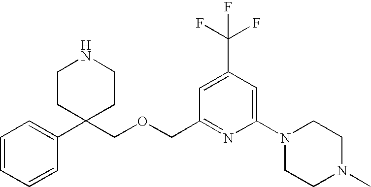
C1=CC=C(C2(COCC3=NC(N4CCN(C)CC4)=CC(C(F)(F)F)=C3)CCNCC2)C=C1
